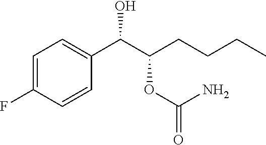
C1=C(F)C=CC(C(C(OC(=O)N)CCCC)O)=C1
